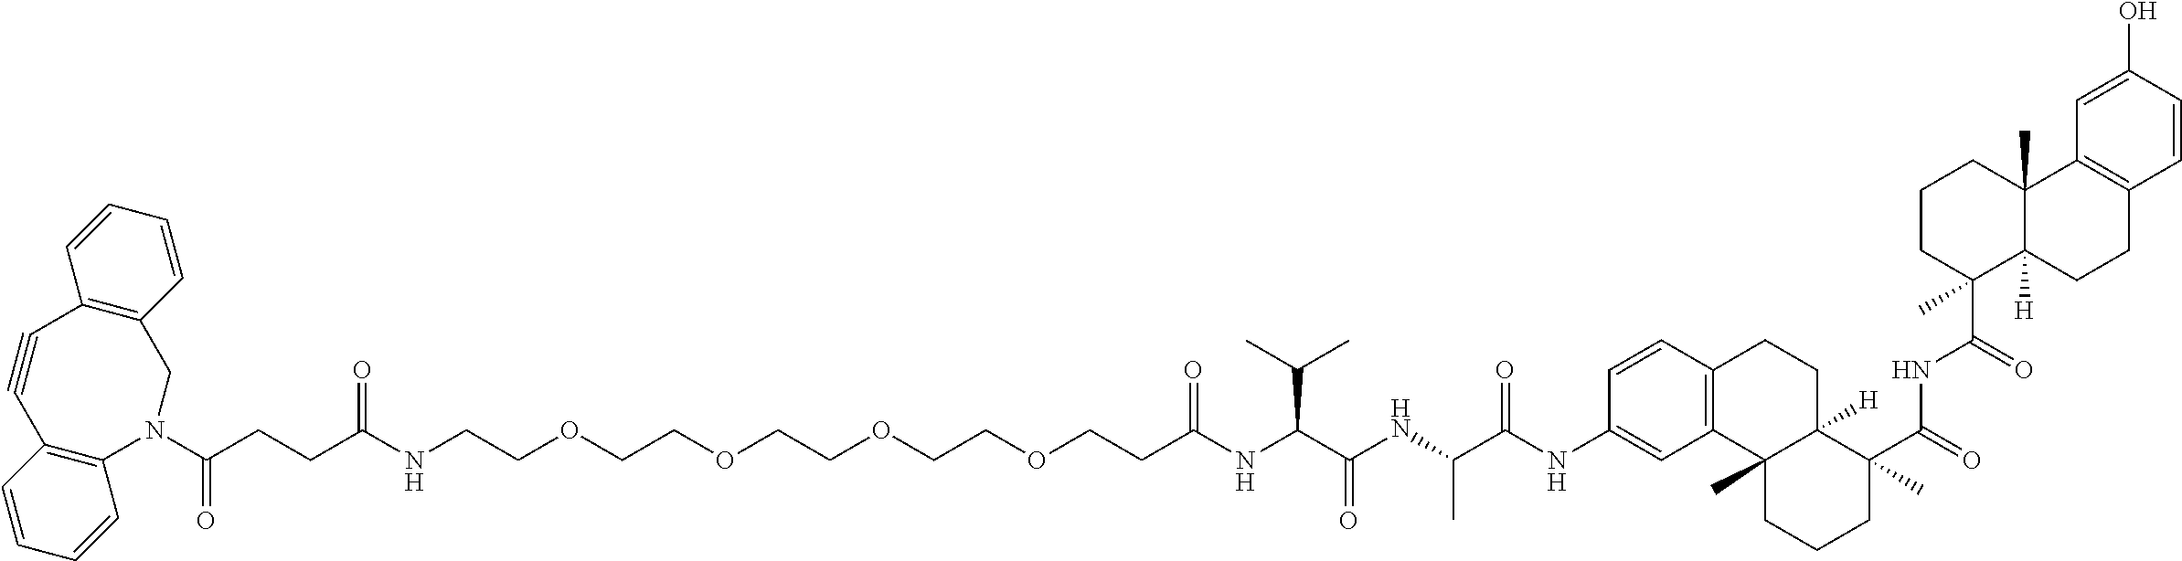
C12=C(CN(C(CCC(NCCOCCOCCOCCOCCC(NC(C(NC(C(NC3=CC4=C(C=C3)CCC3([H])C4(C)CCCC3(C(=O)NC(C3(C)C4([H])C(C)(CCC3)C3=C(CC4)C=CC(O)=C3)=O)C)=O)C)=O)C(C)C)=O)=O)=O)C3=C(C#C1)C=CC=C3)C=CC=C2
